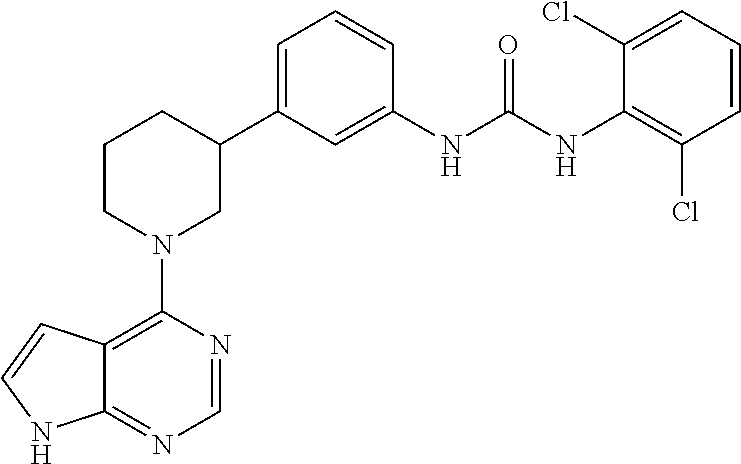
C12=C(N3CC(C4=CC=CC(NC(NC5=C(Cl)C=CC=C5Cl)=O)=C4)CCC3)N=CN=C1NC=C2
